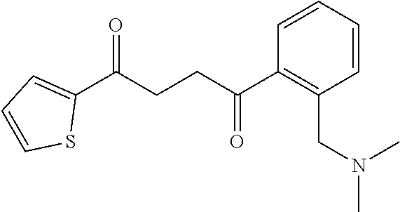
C1(C(CCC(C2=C(CN(C)C)C=CC=C2)=O)=O)=CC=CS1
